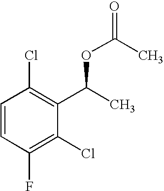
C1=CC(F)=C(Cl)C(C(C)OC(=O)C)=C1Cl
